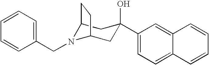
C12N(CC3=CC=CC=C3)C(CC(O)(C3=CC=C4C(=C3)C=CC=C4)C1)CC2
